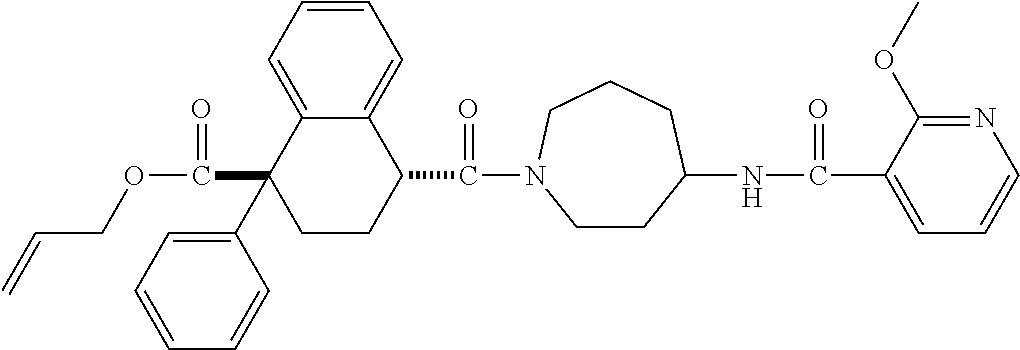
C1=C2C(=CC=C1)C(C(=O)N1CCC(NC(=O)C3=CC=CN=C3OC)CCC1)CCC2(C1=CC=CC=C1)C(=O)OCC=C
